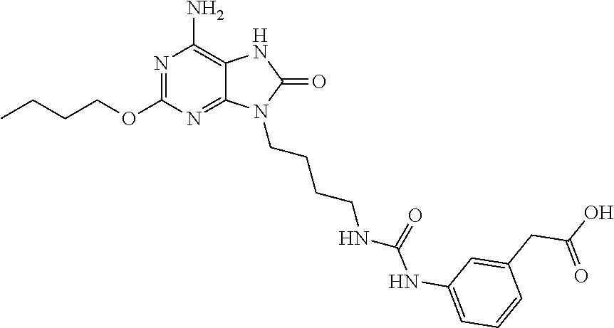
N1=C(OCCCC)N=C2C(=C1N)NC(=O)N2CCCCNC(=O)NC1=CC=CC(CC(=O)O)=C1
